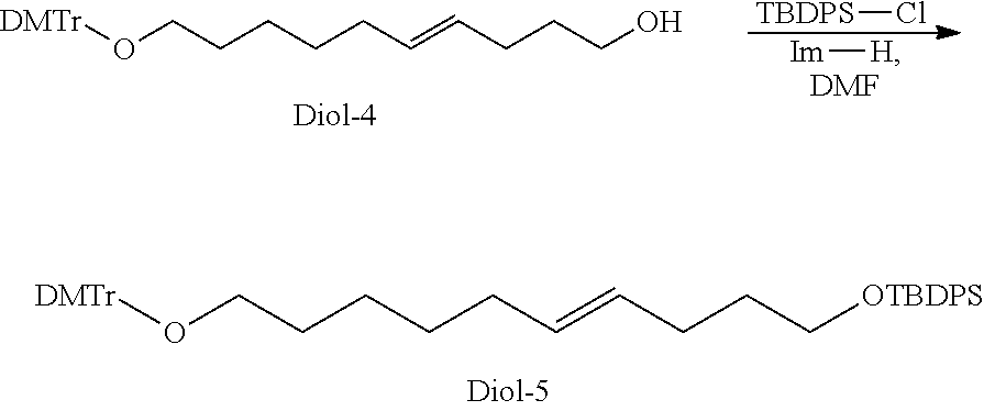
O(CCCCCC=CCCCO)[DMTr].[Im][H].[DMF].[TBDPS]Cl.O(CCCCCC=CCCC[OTBDPS])[DMTr]
